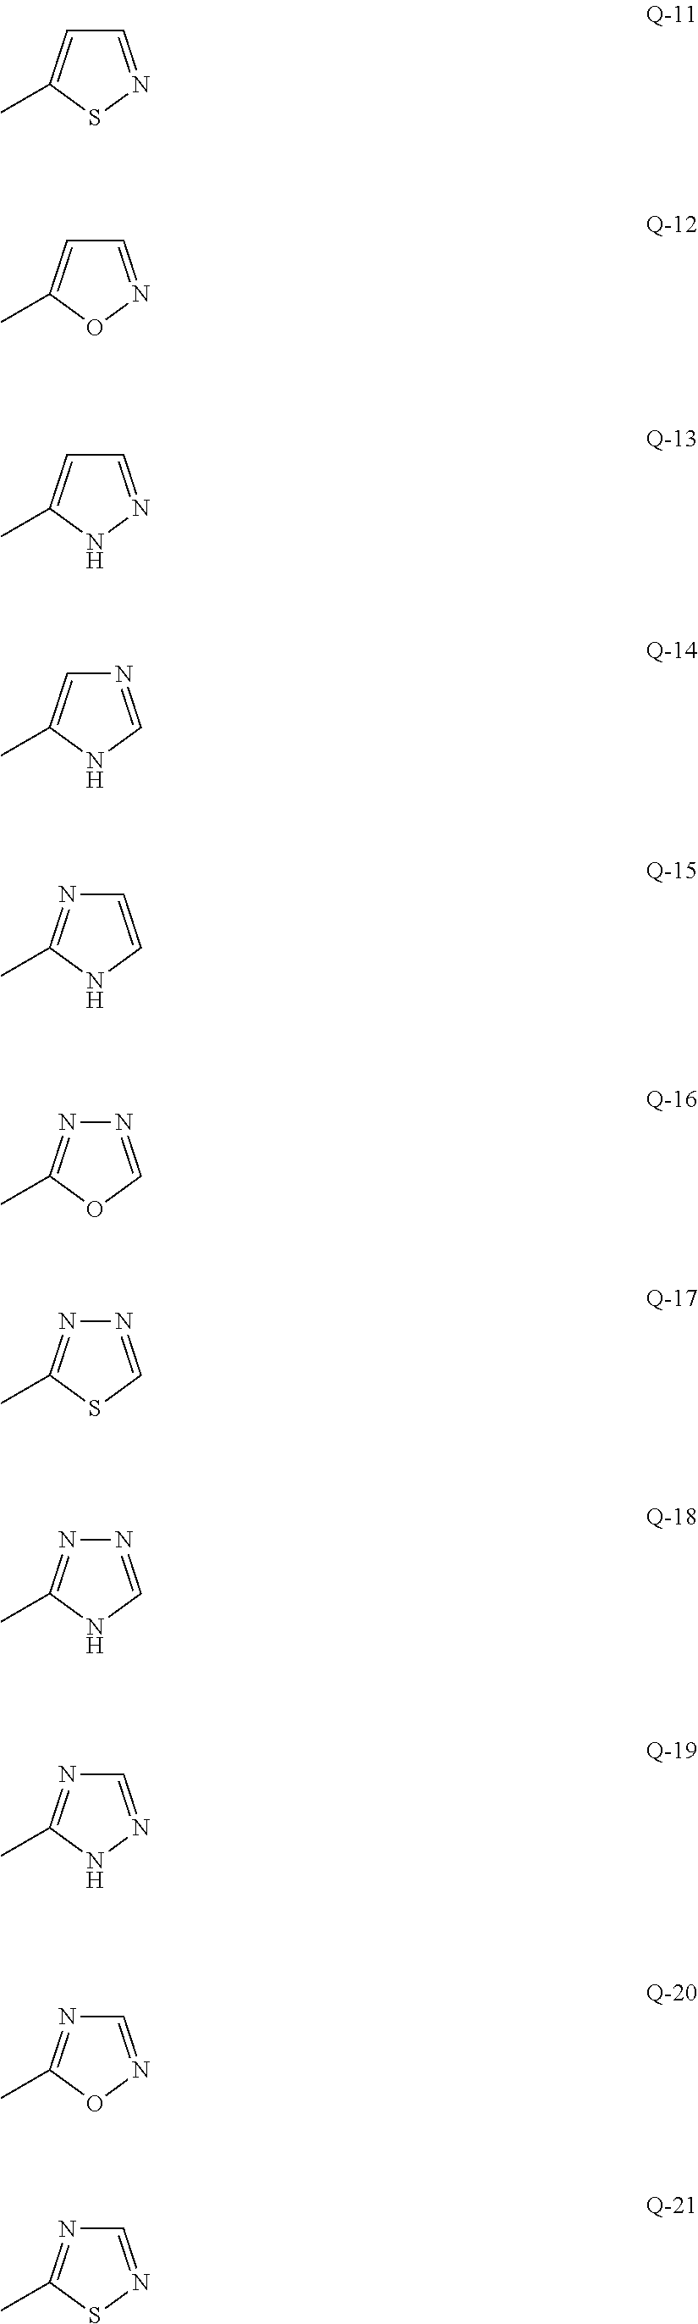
C1=NSC(C)=C1.C1=NOC(C)=C1.C1=NNC(C)=C1.N1=CNC(C)=C1.C1=CNC(C)=N1.N1=COC(C)=N1.N1=CSC(C)=N1.N1=CNC(C)=N1.C1=NNC(C)=N1.C1=NOC(C)=N1.C1=NSC(C)=N1
